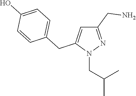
N1(CC(C)C)N=C(CN)C=C1CC1=CC=C(O)C=C1
